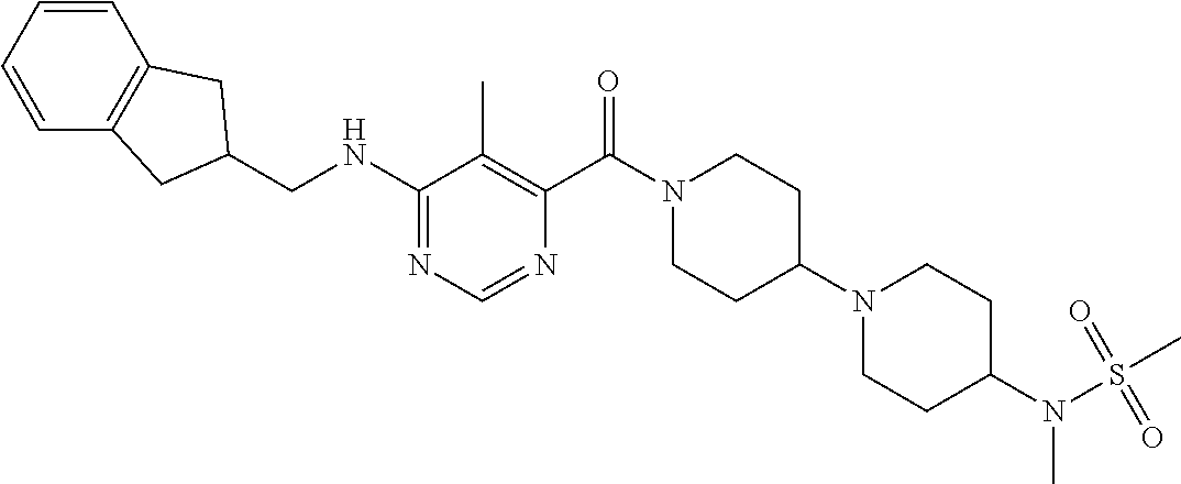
C1(NCC2CC3=C(C=CC=C3)C2)=NC=NC(C(N2CCC(N3CCC(N(S(C)(=O)=O)C)CC3)CC2)=O)=C1C
